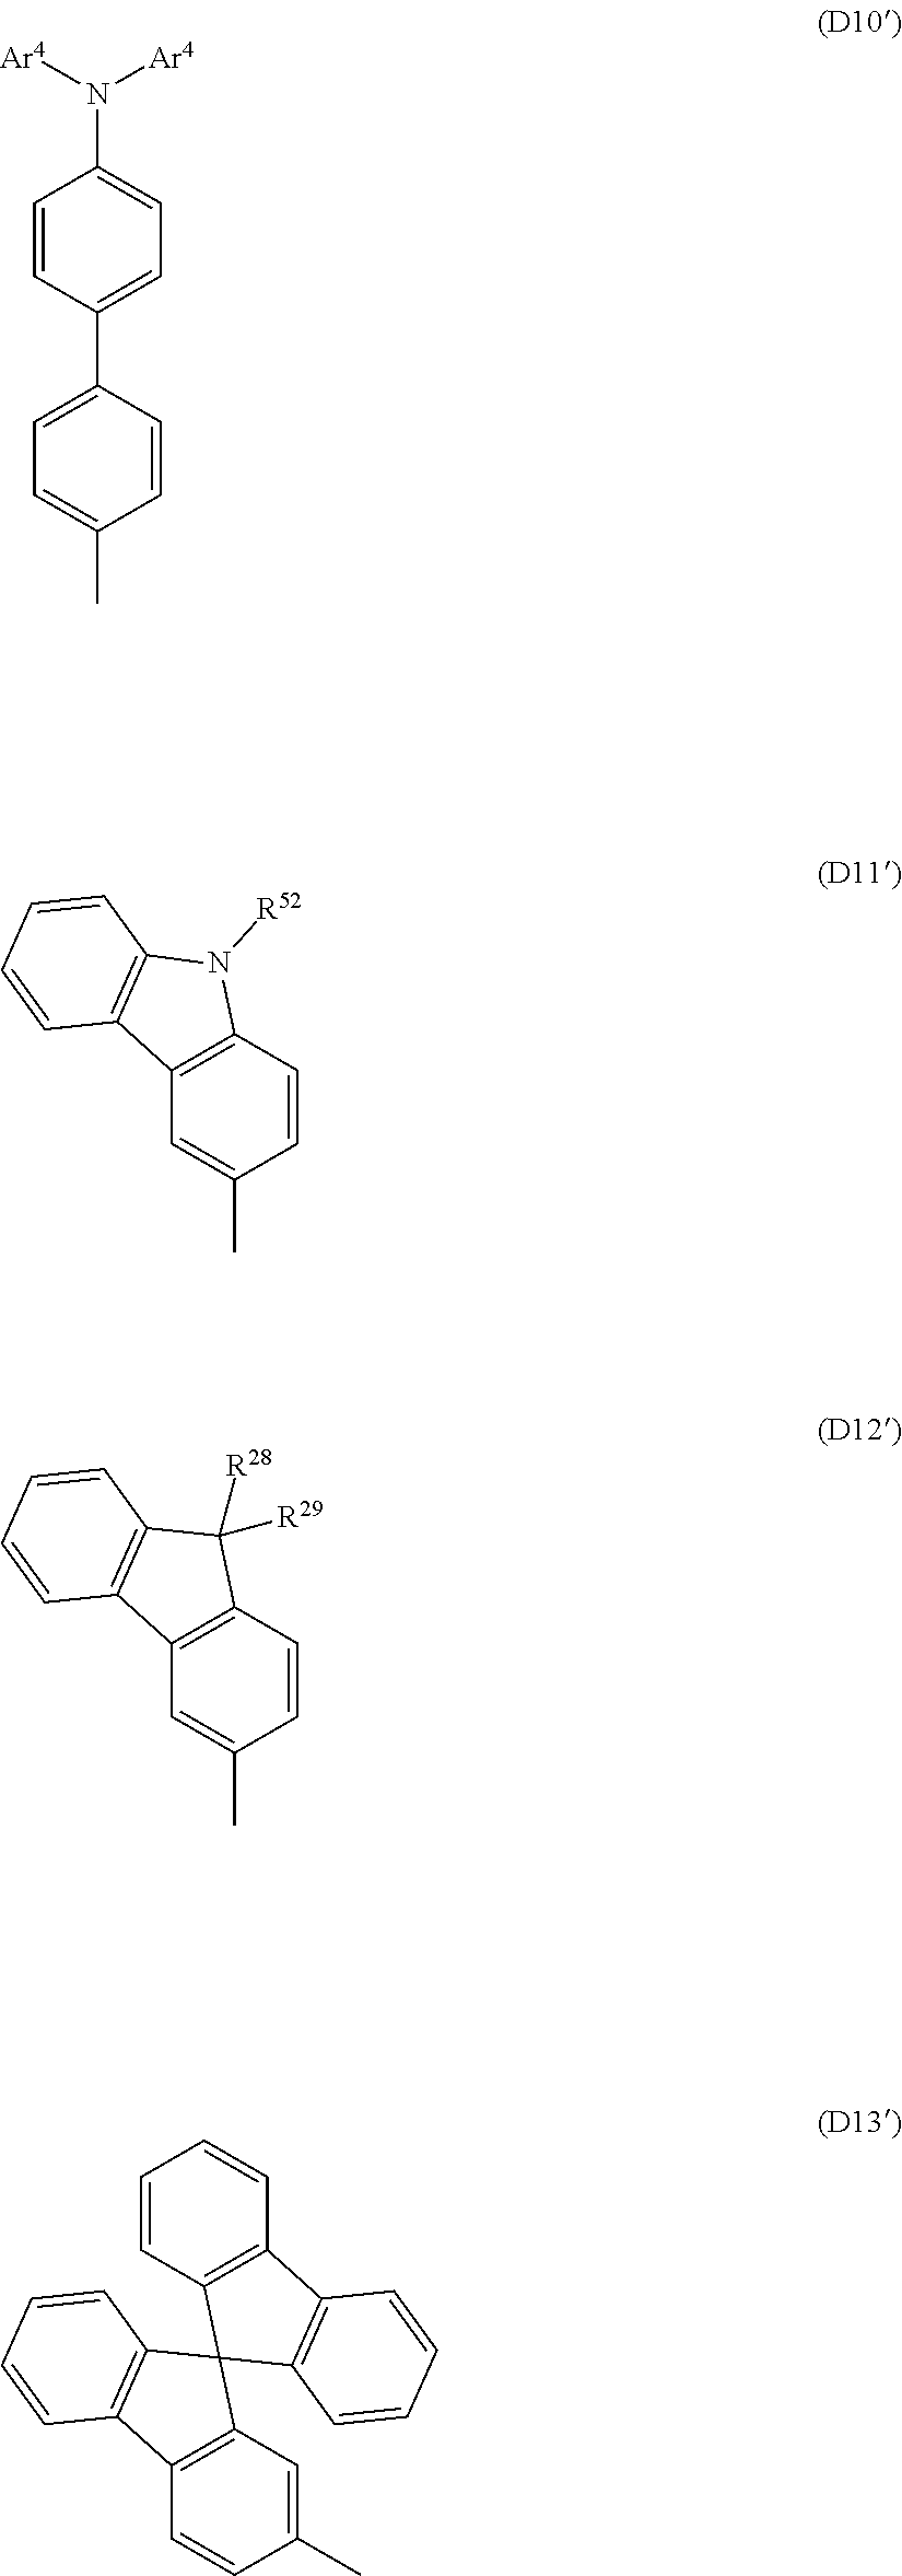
C1=CC(C2=CC=C(C)C=C2)=CC=C1N([Ar4])[Ar4].C12=C(C=CC(C)=C1)N([R52])C1=C2C=CC=C1.C12=C(C=CC(C)=C1)C([R29])([R28])C1=C2C=CC=C1.C12=C(C=C(C)C=C1)C1(C3=C2C=CC=C3)C2=C(C3=C1C=CC=C3)C=CC=C2
